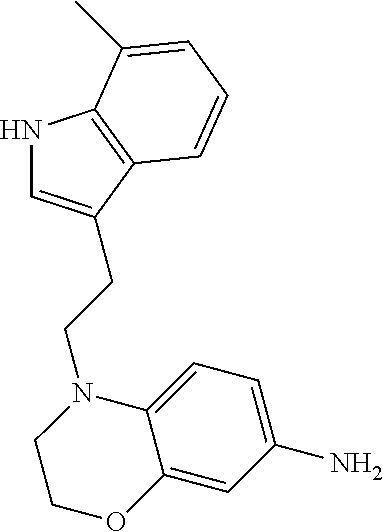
N1C=C(CCN2C3=CC=C(N)C=C3OCC2)C2=C1C(C)=CC=C2
